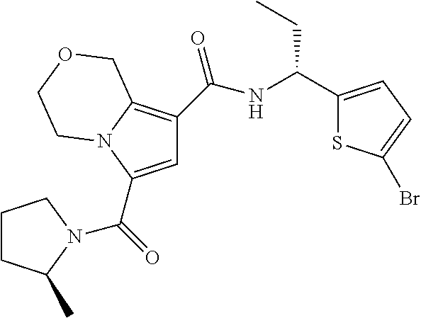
C1=C(C(=O)N2C(C)CCC2)N2C(=C1C(NC(CC)C1=CC=C(Br)S1)=O)COCC2
